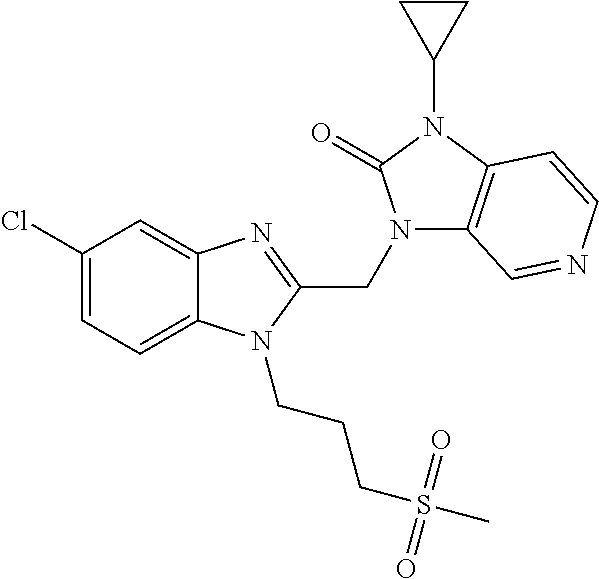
N1(CC2=NC3=CC(Cl)=CC=C3N2CCCS(C)(=O)=O)C2=C(N(C3CC3)C1=O)C=CN=C2
